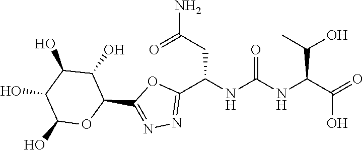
C1(C2=NN=C(C(NC(NC(C(=O)O)C(O)C)=O)CC(N)=O)O2)C(O)C(O)C(O)C(O)O1
